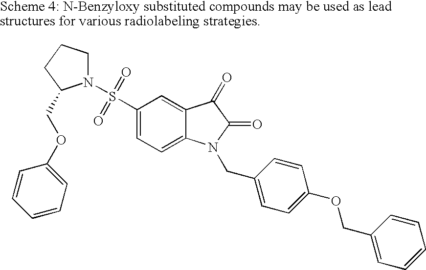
C1(S(N2CCCC2COC2=CC=CC=C2)(=O)=O)=CC=C2C(=C1)C(=O)C(=O)N2CC1=CC=C(OCC2=CC=CC=C2)C=C1
